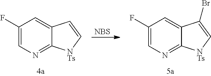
[NBS].C1(F)=CN=C2C(=C1)C(Br)=C[NTs]2.C1(F)=CN=C2C(=C1)C=C[NTs]2
